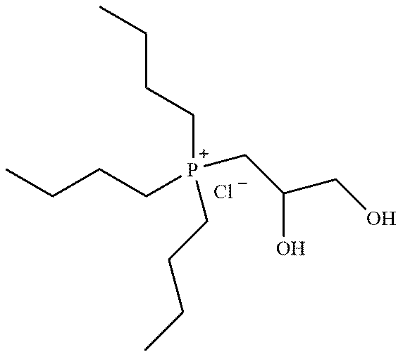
CCCC[P+](CCCC)(CCCC)CC(CO)O.[Cl-]
